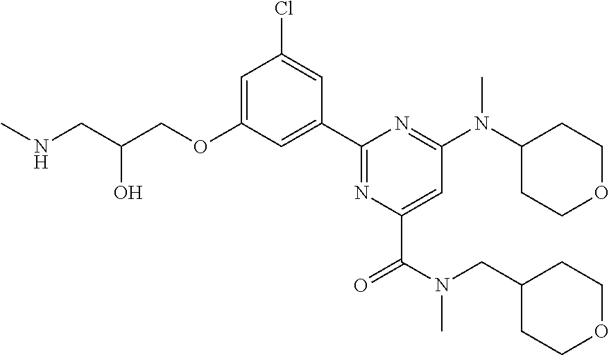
C1=C(OCC(CNC)O)C=C(C2=NC(C(=O)N(C)CC3CCOCC3)=CC(N(C3CCOCC3)C)=N2)C=C1Cl
